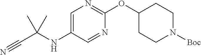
N1=CC(NC(C#N)(C)C)=CN=C1OC1CCN([Boc])CC1
